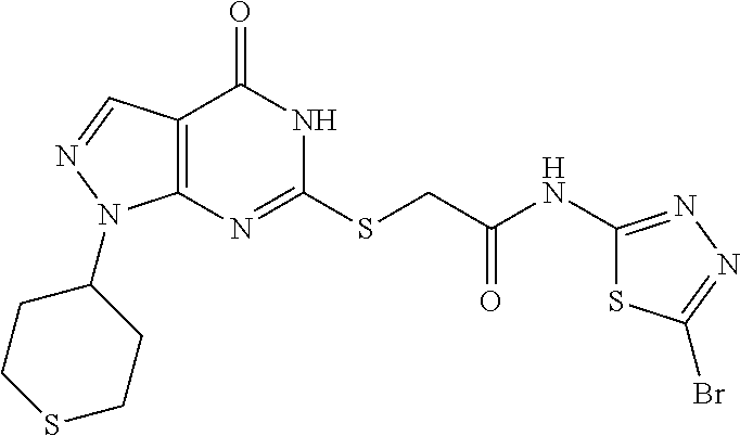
C12=C(C=NN1C1CCSCC1)C(=O)NC(SCC(=O)NC1=NN=C(Br)S1)=N2
